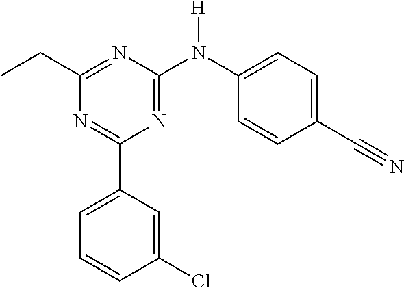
C1(C2=CC=CC(Cl)=C2)=NC(CC)=NC(N(C2=CC=C(C#N)C=C2)[H])=N1
